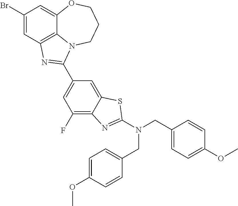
C1(Br)=CC2=C3C(=C1)OCCCN3C(C1=CC(F)=C3C(=C1)SC(N(CC1=CC=C(OC)C=C1)CC1=CC=C(OC)C=C1)=N3)=N2
